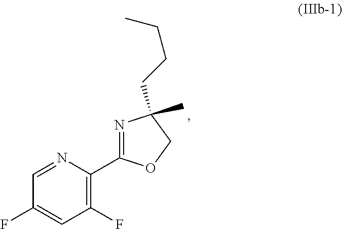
C1(C2=NC(C)(CCCC)CO2)=C(F)C=C(F)C=N1
